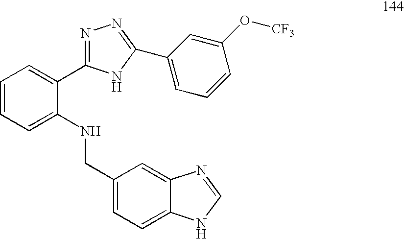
C1=CC=C(NCC2=CC=C3C(=C2)N=CN3)C(C2=NN=C(C3=CC=CC(O[CF3])=C3)N2)=C1
